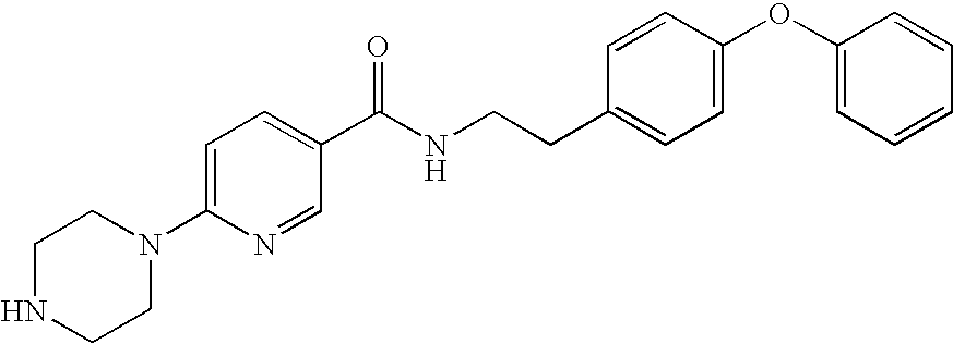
N1(C2=CC=C(C(NCCC3=CC=C(OC4=CC=CC=C4)C=C3)=O)C=N2)CCNCC1
